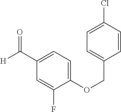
C1=C(Cl)C=CC(COC2=CC=C(C([H])=O)C=C2F)=C1
